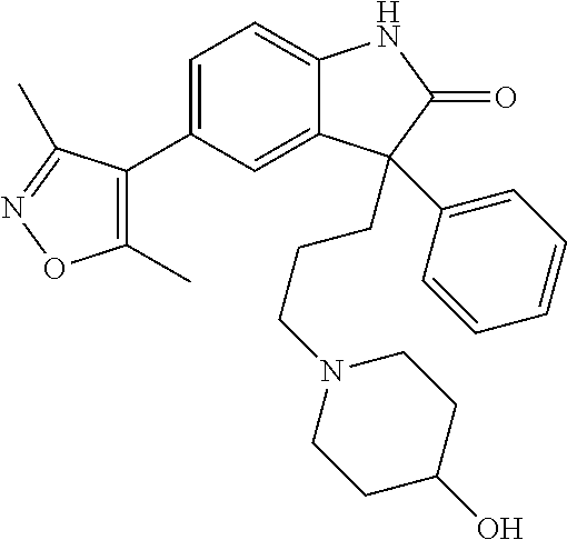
C1(C)=C(C2=CC=C3C(=C2)C(CCCN2CCC(O)CC2)(C2=CC=CC=C2)C(=O)N3)C(C)=NO1
